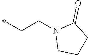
N1(CCC)CCCC1=O
